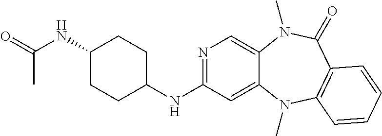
N1=C(NC2CCC(NC(=O)C)CC2)C=C2C(=C1)N(C)C(=O)C1=C(N2C)C=CC=C1
